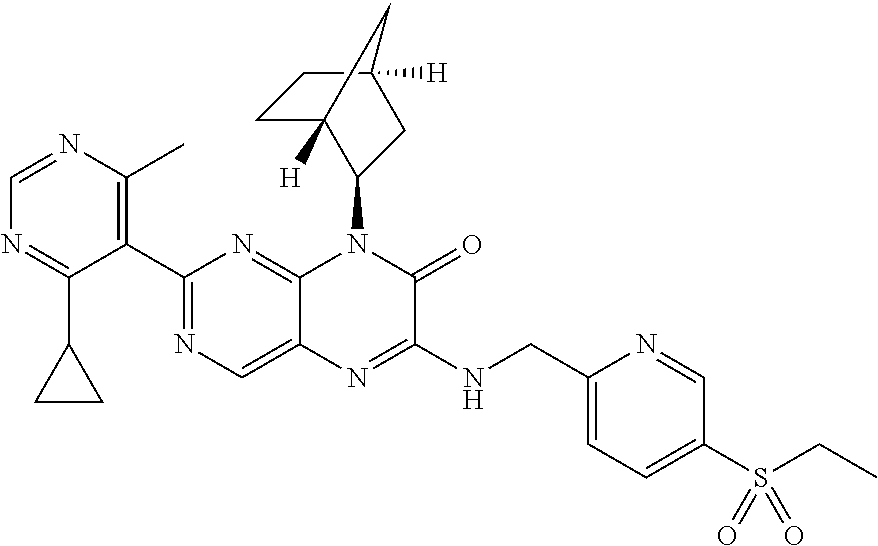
C1=NC(C)=C(C2=NC=C3C(=N2)N(C2C4([H])CCC([H])(C2)C4)C(=O)C(NCC2=CC=C(S(=O)(=O)CC)C=N2)=N3)C(C2CC2)=N1
